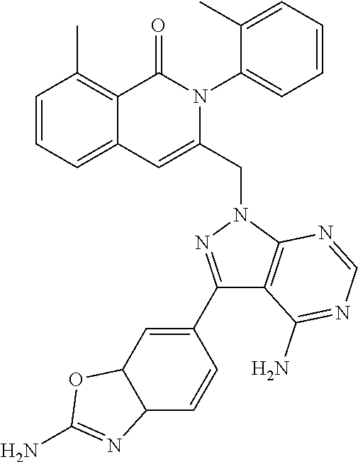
C1=CC=C2C(=C1C)C(=O)N(C1=CC=CC=C1C)C(CN1C3=C(C(C4=CC5C(C=C4)N=C(N)O5)=N1)C(N)=NC=N3)=C2
